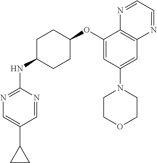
C1=NC(NC2CCC(OC3=CC(N4CCOCC4)=CC4=C3N=CC=N4)CC2)=NC=C1C1CC1
